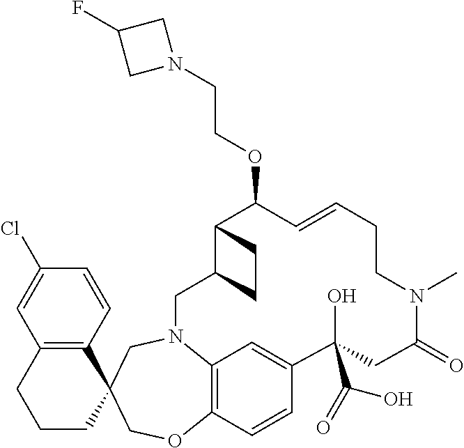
C1(Cl)=CC2=C(C=C1)C1(CCC2)CN2C3=C(OC1)C=CC(=C3)C(O)(C(O)=O)CC(=O)N(C)CCC=CC(OCCN1CC(F)C1)C1C(C2)CC1
